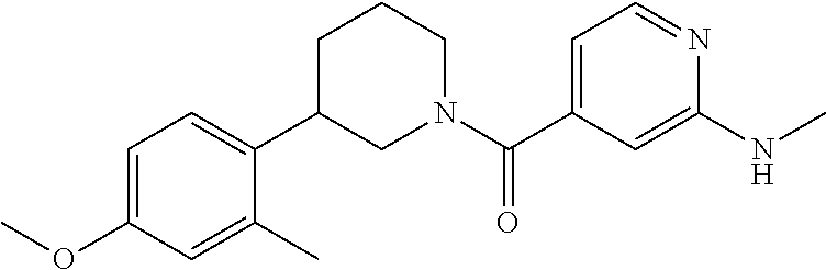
C1=C(OC)C=C(C)C(C2CN(C(C3=CC=NC(NC)=C3)=O)CCC2)=C1
